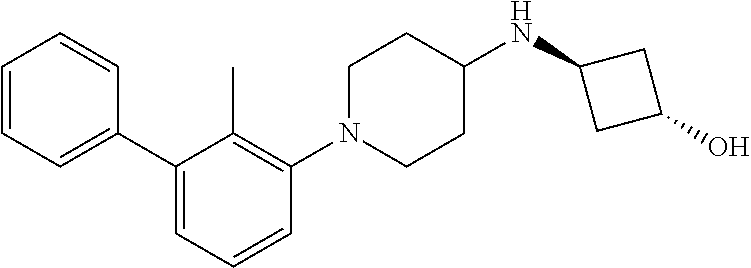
C1=CC=CC(C2=CC=CC(N3CCC(NC4CC(O)C4)CC3)=C2C)=C1
